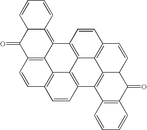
C12=C3C=CC4=C1C1=C(C=C4)C4=C5C6=C(C=CC(=C16)C2=C1C(C3=O)C=CC=C1)C=CC5C(=O)C1=C4C=CC=C1
